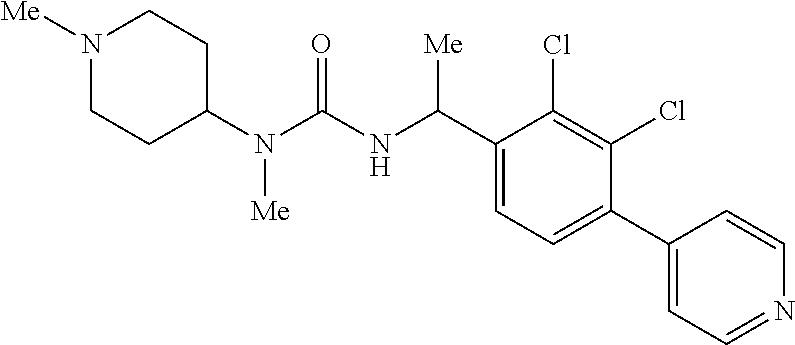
C1(N(C(NC(C2=CC=C(C3=CC=NC=C3)C(Cl)=C2Cl)[Me])=O)[Me])CCN([Me])CC1
